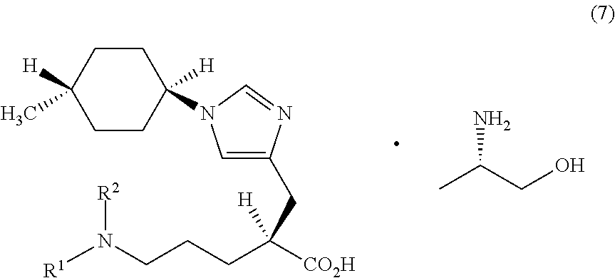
CC(CO)N.C1CC([H])(N2C=C(CC(CCCN([R1])[R2])([CO2H])[H])N=C2)CCC1([H])C
